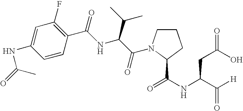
C1=C(NC(=O)C)C=CC(C(NC(C(=O)N2CCCC2C(NC(C([H])=O)CC(O)=O)=O)C(C)C)=O)=C1F
